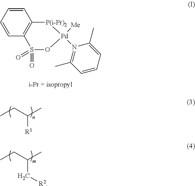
C1=CC2=C(C=C1)[P(i-Pr)2][Pd]([Me])(N1=C(C)C=CC=C1C)OS2(=O)=O.CCC(C)[R1].CCC(C)C[R2]
